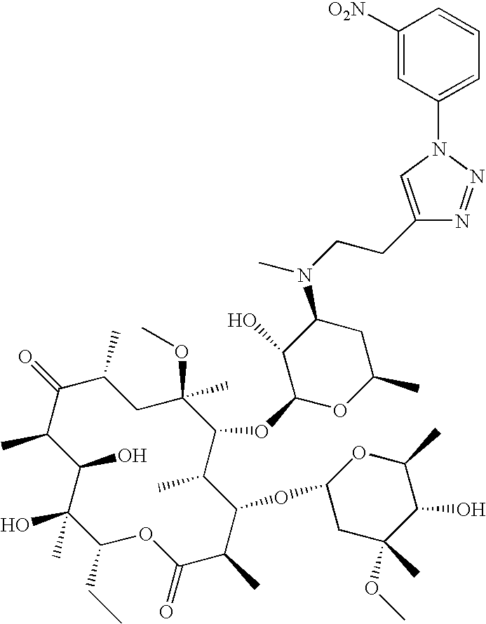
C1(O)C(C)C(=O)C(C)CC(C)(OC)C(OC2OC(C)CC(N(CCC3=CN(C4=CC=CC([O2N])=C4)N=N3)C)C2O)C(C)C(OC2CC(OC)(C)C(O)C(C)O2)C(C)C(=O)OC(CC)C1(O)C
